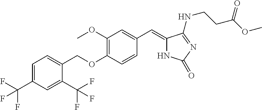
C1=C(C(F)(F)F)C=C(C(F)(F)F)C(COC2=C(OC)C=C(C=C3NC(=O)N=C3NCCC(OC)=O)C=C2)=C1
